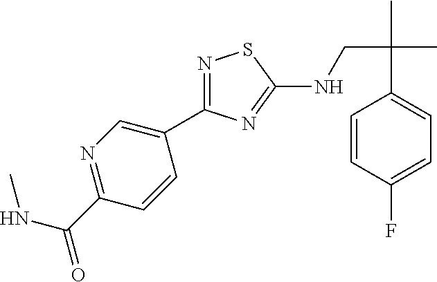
N1=C(C2=CN=C(C(NC)=O)C=C2)N=C(NCC(C)(C)C2=CC=C(F)C=C2)S1
